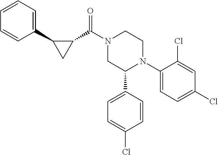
C1(C(N2CC(C3=CC=C(Cl)C=C3)N(C3=CC=C(Cl)C=C3Cl)CC2)=O)C(C2=CC=CC=C2)C1
